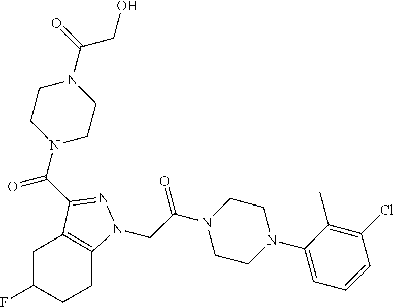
C(C(N1CCN(C2=CC=CC(Cl)=C2C)CC1)=O)N1C2=C(CC(F)CC2)C(C(N2CCN(C(=O)CO)CC2)=O)=N1
